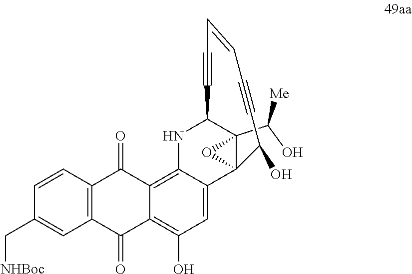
C12(C(O)[Me])C3(C4=CC(O)=C5C(=O)C6=C(C(=O)C5=C4NC1C#CC=CC#CC3O)C=CC(C[NHBoc])=C6)O2
